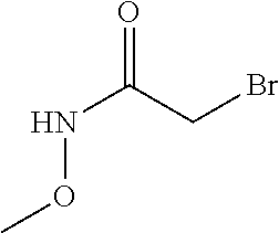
N(C(CBr)=O)OC
